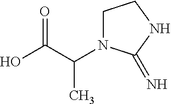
OC(C(C)N1CCNC1=N)=O
